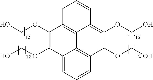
C1C2=C3C(=C(OCO)C(OCO)C4=C3C(=CC=C4)C(OCO)=C2OCO)C=C1
